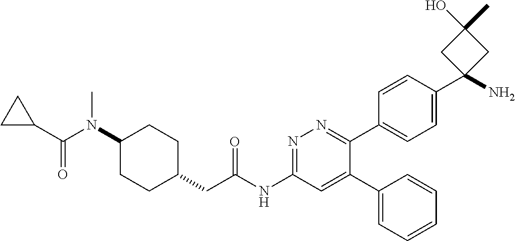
C1(N(C(C2CC2)=O)C)CCC(CC(NC2=NN=C(C3=CC=C(C4(N)CC(C)(O)C4)C=C3)C(C3=CC=CC=C3)=C2)=O)CC1
